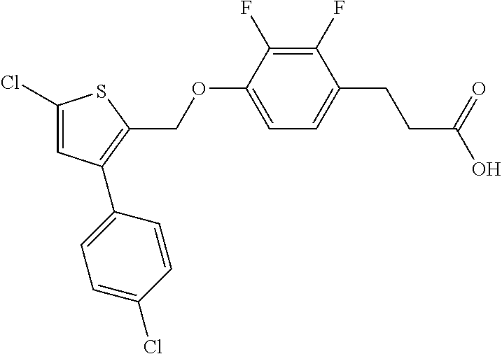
C1(Cl)=CC(C2=CC=C(Cl)C=C2)=C(COC2=CC=C(CCC(O)=O)C(F)=C2F)S1
